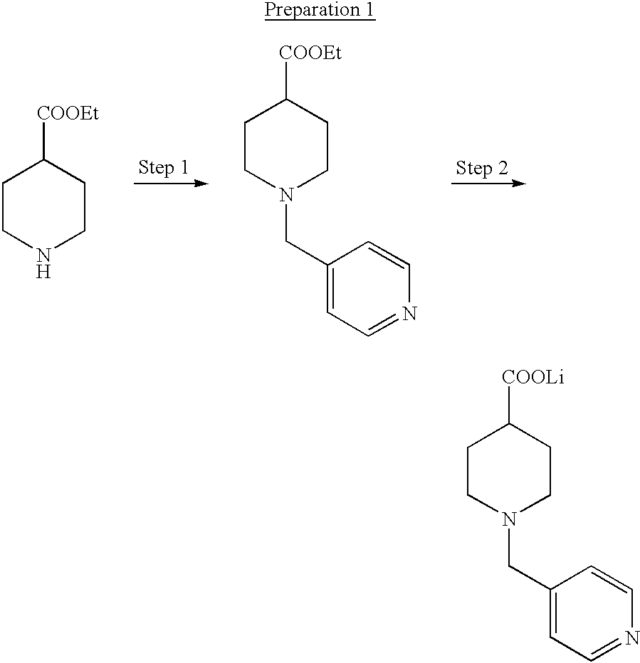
C1CN(CC2=CC=NC=C2)CCC1[COOLi].C1CNCCC1[COOEt].C1CN(CC2=CC=NC=C2)CCC1[COOEt]
